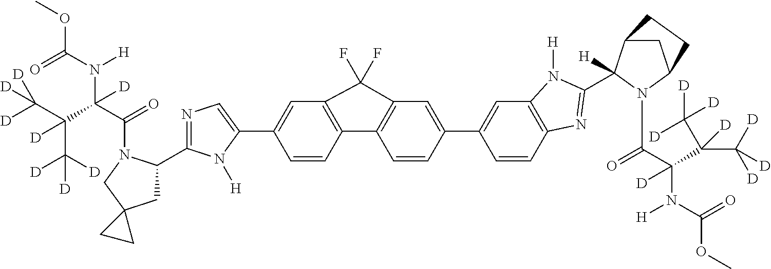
C(C(C(C([D])([D])[D])(C([D])([D])[D])[D])(N(C(=O)OC)[H])[D])(=O)N1C(C2=NC=C(C3=CC4=C(C=C3)C3=C(C=C(C5=CC6=C(C=C5)N=C(C5([H])C7CC(N5C(C(N(C(=O)OC)[H])([D])C(C([D])([D])[D])(C([D])([D])[D])[D])=O)CC7)N6[H])C=C3)C4(F)F)N2[H])CC2(C1)CC2
